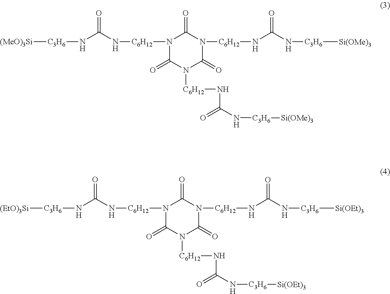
N1([C6H12]NC(N[C3H6][(MeO)3Si])=O)C(=O)N([C6H12]NC(N[C3H6][Si(OMe)3])=O)C(=O)N([C6H12]NC(N[C3H6][Si(OMe)3])=O)C1=O.N1([C6H12]NC(N[C3H6][(EtO)3Si])=O)C(=O)N([C6H12]NC(N[C3H6][Si(OEt)3])=O)C(=O)N([C6H12]NC(N[C3H6][Si(OEt)3])=O)C1=O
